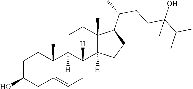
C1C2=CCC3([H])C([H])(C2(C)CCC1O)CCC1(C)C(C(CCC(C(C)C)(O)C)C)CCC13[H]
